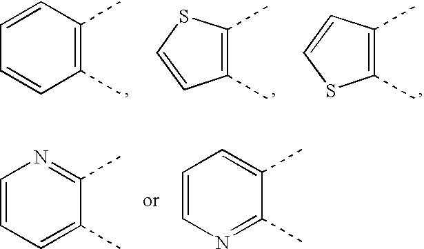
C1(C)=C(C)C=CC=C1.C1(C)=C(C)SC=C1.C1(C)=C(C)C=CS1.C1(C)=CC=CN=C1C.C1(C)=NC=CC=C1C
